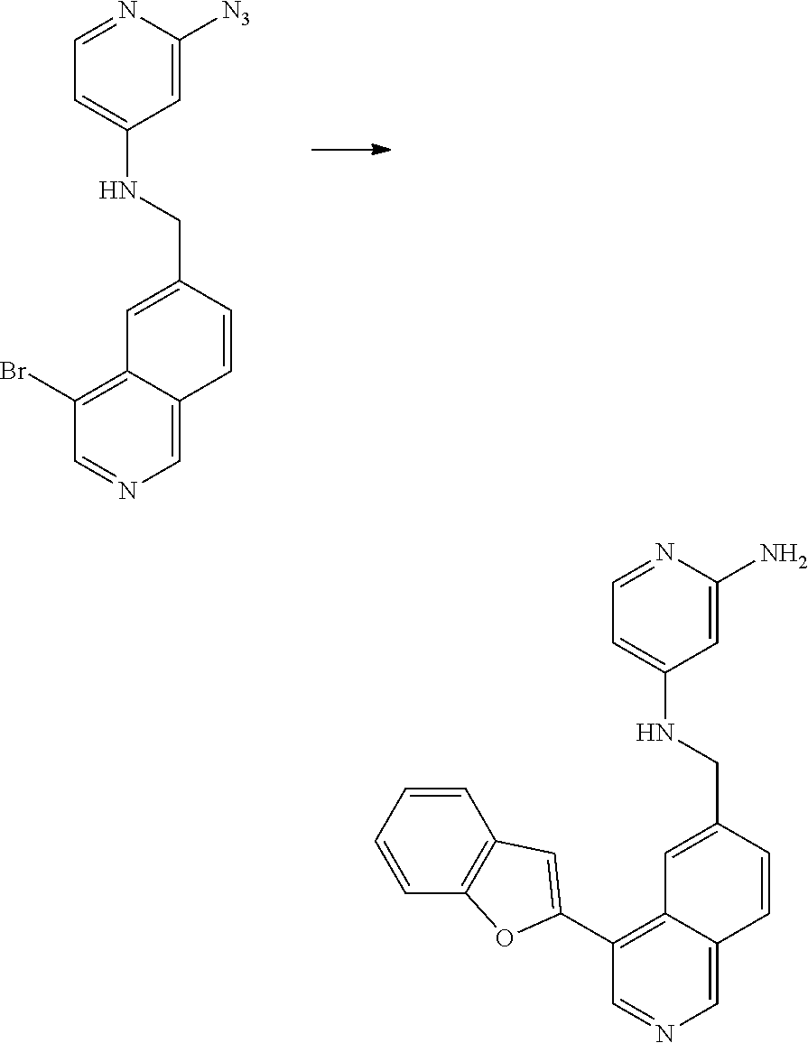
C1(Br)=C2C(=CN=C1)C=CC(CNC1=CC=NC([N3])=C1)=C2.C1(C2=CC3=C(O2)C=CC=C3)=C2C(=CN=C1)C=CC(CNC1=CC=NC(N)=C1)=C2
